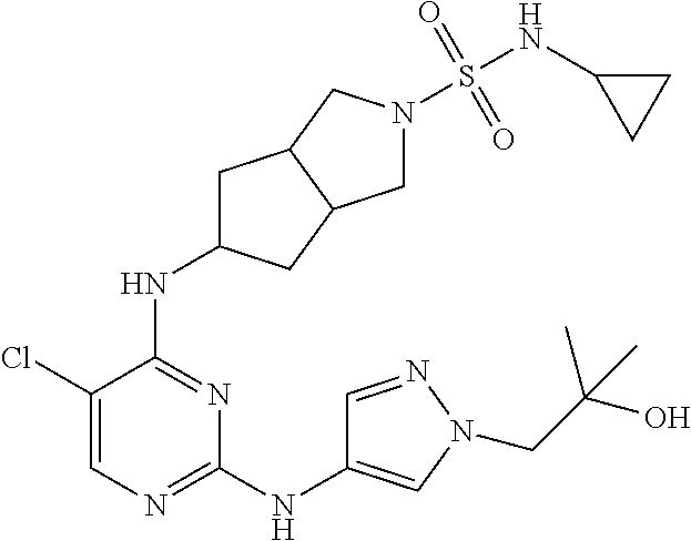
C1(Cl)=CN=C(NC2=CN(CC(O)(C)C)N=C2)N=C1NC1CC2C(C1)CN(S(NC1CC1)(=O)=O)C2
